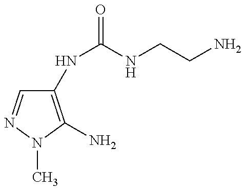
C1(NC(=O)NCCN)=C(N)N(C)N=C1
